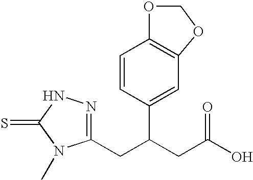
C(C(CC(O)=O)C1=CC2=C(C=C1)OCO2)C1=NNC(=S)N1C
